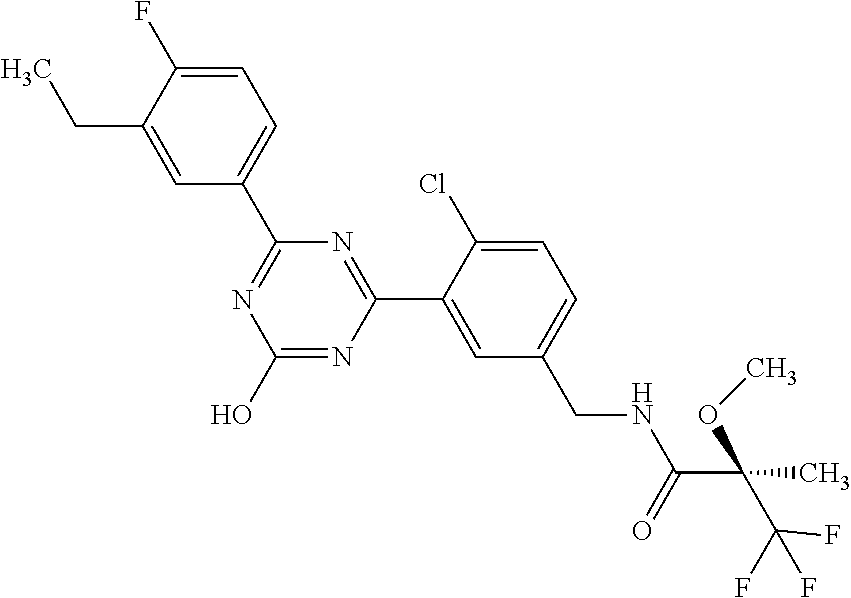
C1(C2=NC(O)=NC(C3=CC(CNC(C(C)(C(F)(F)F)OC)=O)=CC=C3Cl)=N2)=CC=C(F)C(CC)=C1
